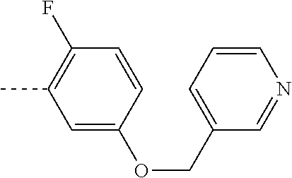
C1=C(OCC2=CC=CN=C2)C=CC(F)=C1C
